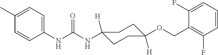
C1(NC(NC2([H])CCC([H])(OCC3=C(F)C=CC=C3F)CC2)=O)=CC=C(C)C=C1
